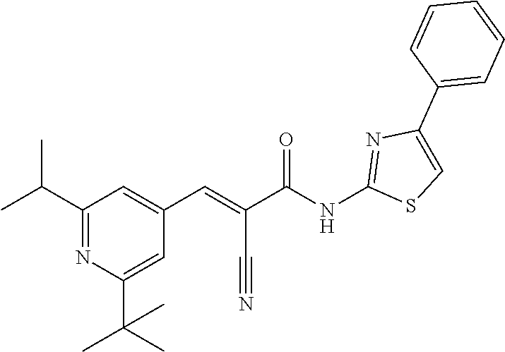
C1(C(C)C)=NC(C(C)(C)C)=CC(C=C(C#N)C(NC2=NC(C3=CC=CC=C3)=CS2)=O)=C1
